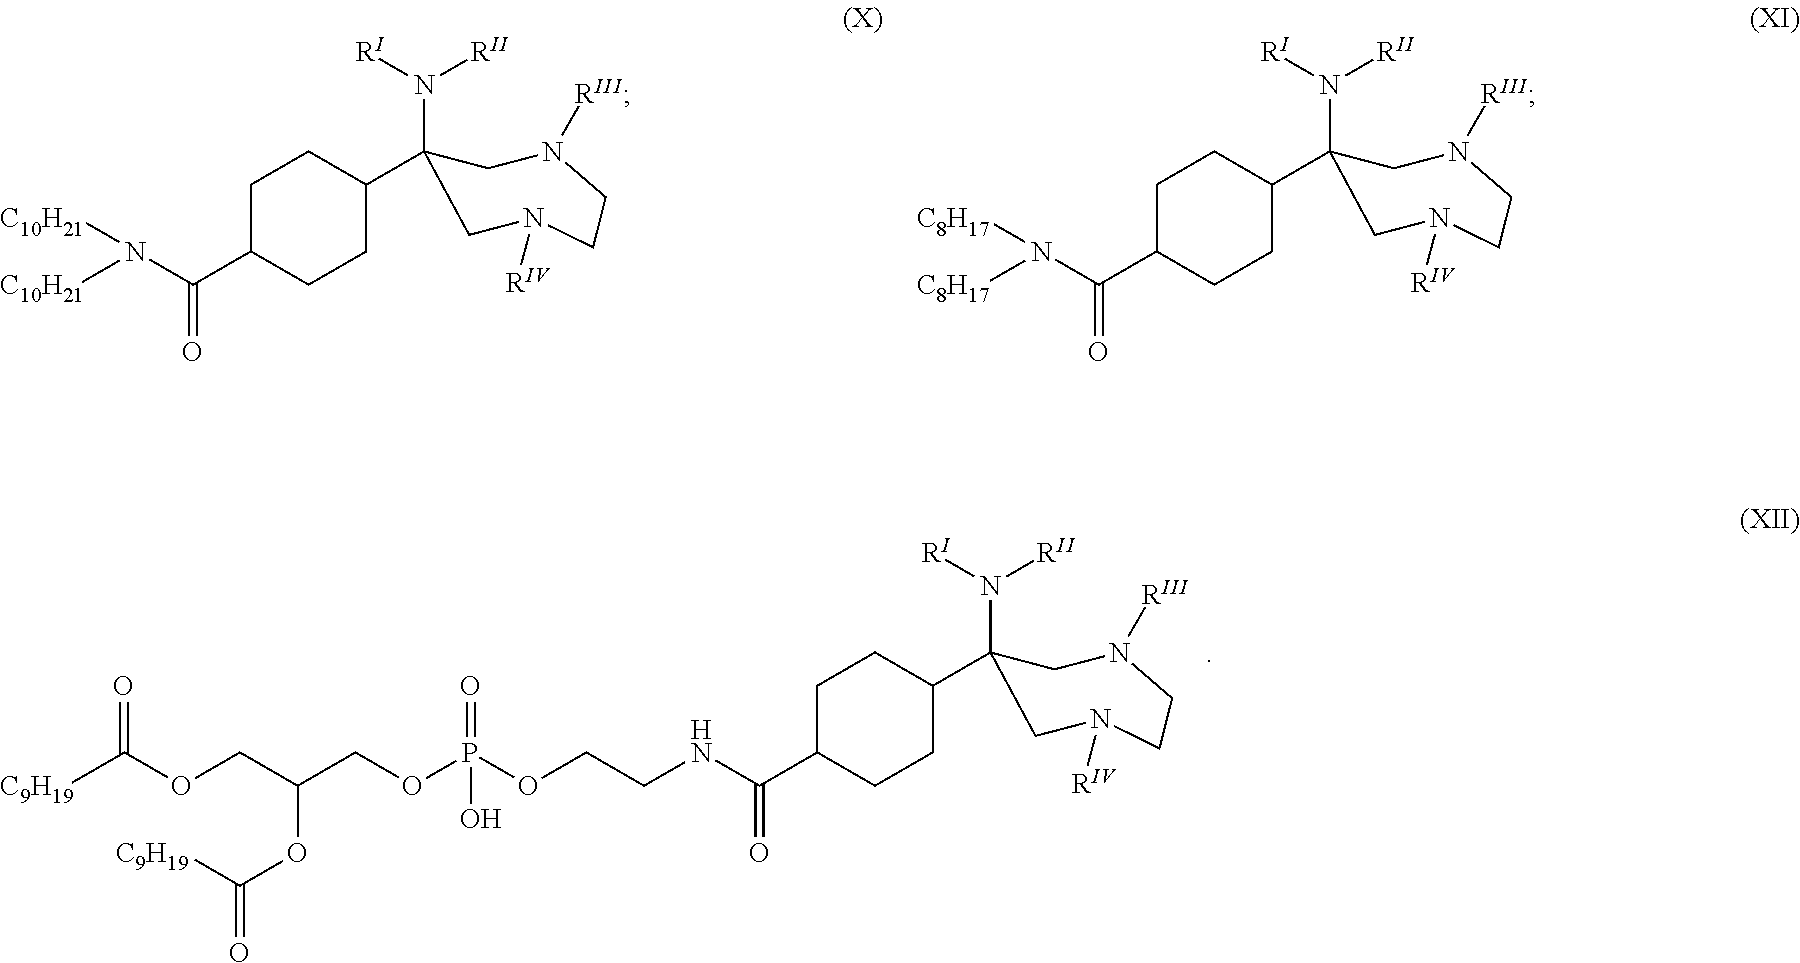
C1(C2(N([RI])[RII])CN([RIV])CCN([RIII])C2)CCC(C(N([C8H17])[C8H17])=O)CC1.[C9H19]C(OCC(COP(OCCNC(=O)C1CCC(C2(N([RI])[RII])CN([RIV])CCN([RIII])C2)CC1)(=O)O)OC(=O)[C9H19])=O.C1(C2(N([RI])[RII])CN([RIV])CCN([RIII])C2)CCC(C(N([C10H21])[C10H21])=O)CC1
